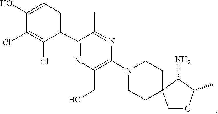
C1CN(C2=C(CO)N=C(C3=CC=C(O)C(Cl)=C3Cl)C(C)=N2)CCC12COC(C)C2N
